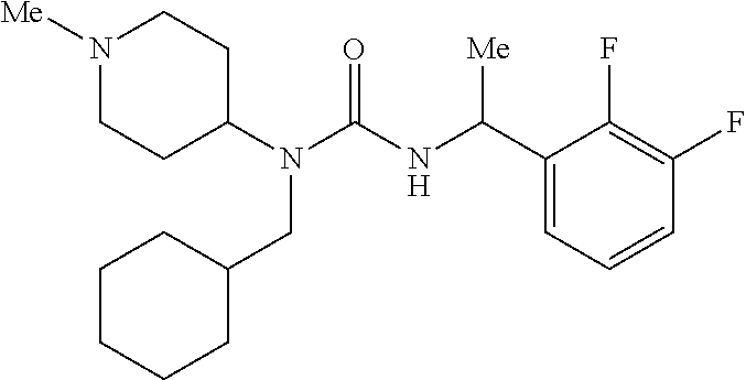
N1([Me])CCC(N(C(NC(C2=CC=CC(F)=C2F)[Me])=O)CC2CCCCC2)CC1
